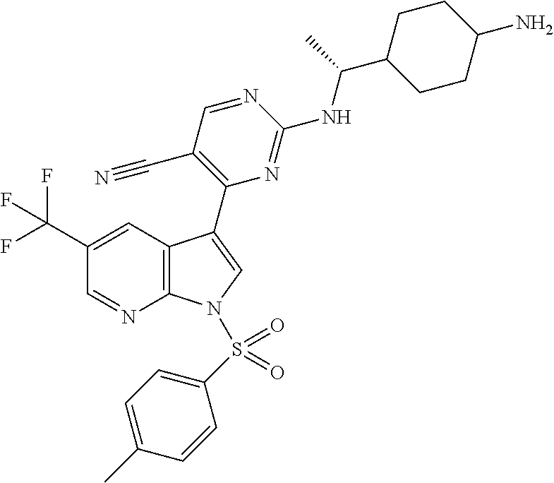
C1(C(F)(F)F)=CC2=C(N=C1)N(S(C1=CC=C(C)C=C1)(=O)=O)C=C2C1=C(C#N)C=NC(NC(C2CCC(N)CC2)C)=N1
